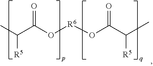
CC(C(O[R6]OC(C([R5])C)=O)=O)[R5]
